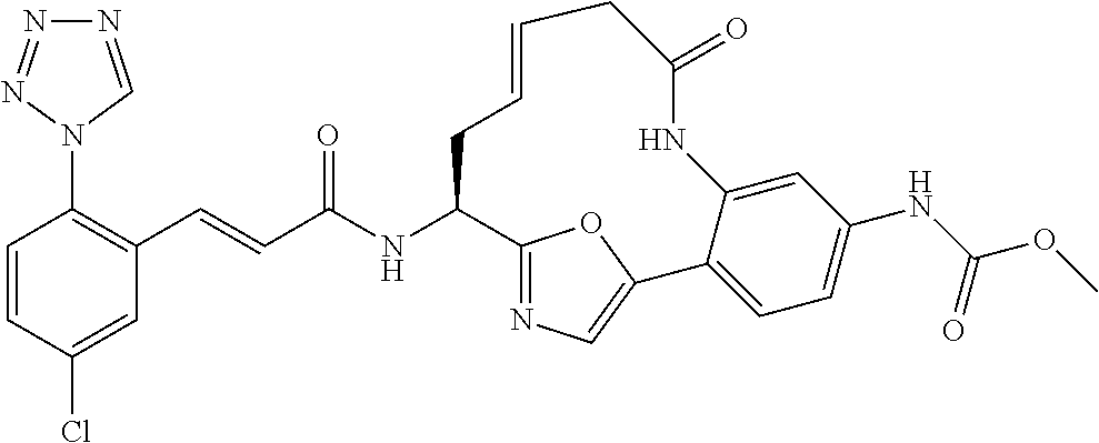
C(C(NC1C2=NC=C(O2)C2=CC=C(NC(OC)=O)C=C2NC(=O)CC=CC1)=O)=CC1=C(N2C=NN=N2)C=CC(Cl)=C1
